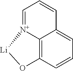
C1=[N+]2C3=C(C=CC=C3C=C1)O[Li]2
